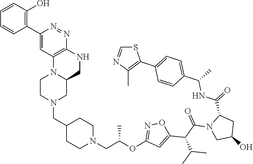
C1(CN2CC3CNC4=C(C=C(C5=C(O)C=CC=C5)N=N4)N3CC2)CCN(CC(OC2=NOC(C(C(N3CC(O)CC3C(NC(C3=CC=C(C4=C(C)N=CS4)C=C3)C)=O)=O)C(C)C)=C2)C)CC1
